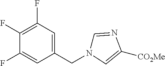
C1(CN2C=NC([CO2Me])=C2)=CC(F)=C(F)C(F)=C1
